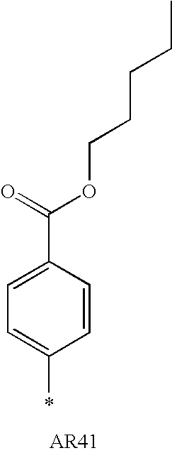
C1=C(C(=O)OCCCCC)C=CC(*)=C1
